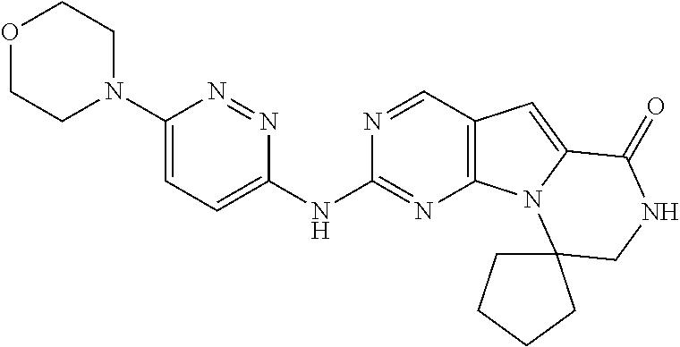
O1CCN(C2=CC=C(NC3=NC4=C(C=N3)C=C3N4C4(CNC3=O)CCCC4)N=N2)CC1
